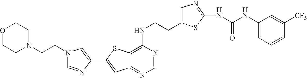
C12=NC=NC(NCCC3=CN=C(NC(NC4=CC=CC([CF3])=C4)=O)S3)=C1SC(C1=CN(CCN3CCOCC3)C=N1)=C2
